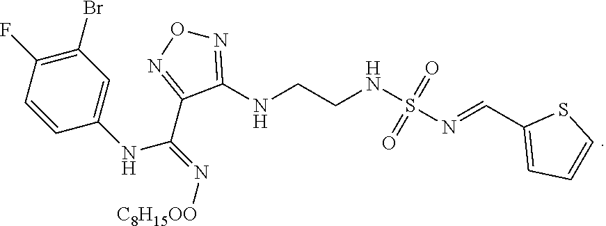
C1=CC(F)=C(Br)C=C1NC(=N[C8H15OO])C1=NON=C1NCCNS(=O)(=O)N=CC1=CC=CS1
